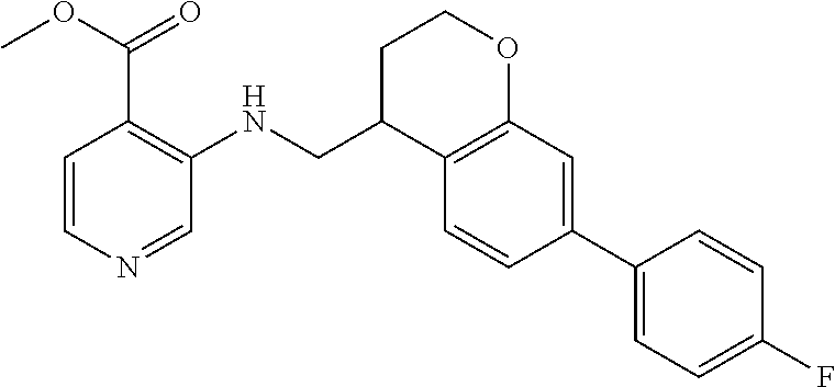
C1=CC(C2=CC3=C(C=C2)C(CNC2=C(C(OC)=O)C=CN=C2)CCO3)=CC=C1F
